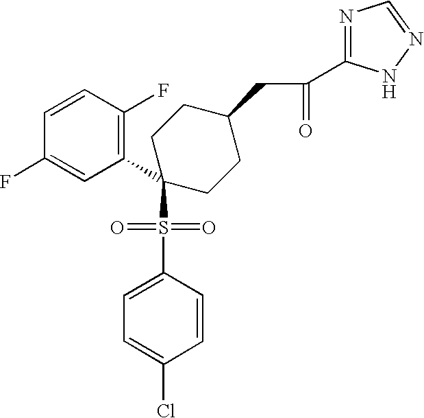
C1=CC(F)=C(C2(S(C3=CC=C(Cl)C=C3)(=O)=O)CCC(CC(=O)C3=NC=NN3)CC2)C=C1F
